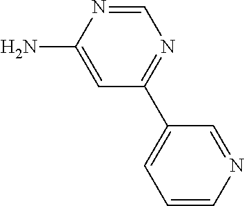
NC1=CC(C2=CC=CN=C2)=NC=N1
